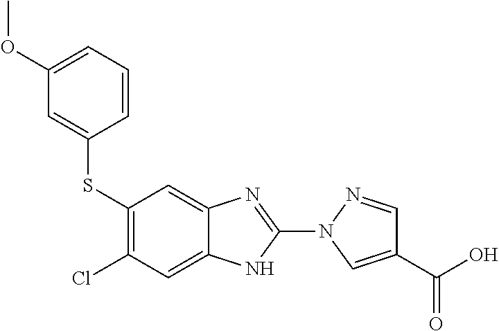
C1(SC2=CC(OC)=CC=C2)=C(Cl)C=C2C(=C1)N=C(N1N=CC(C(O)=O)=C1)N2
